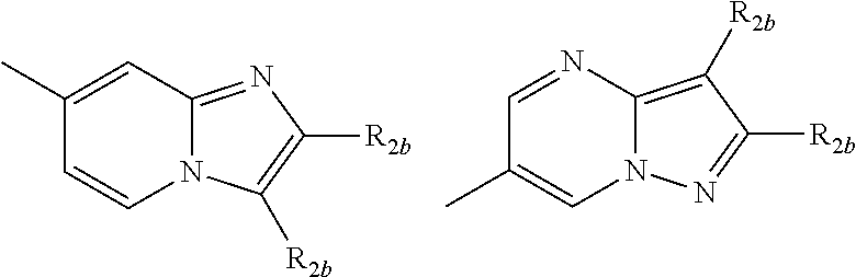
C1=C(C)C=CN2C1=NC([R2b])=C2[R2b].N1=CC(C)=CN2C1=C([R2b])C([R2b])=N2
